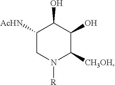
C1([AcHN])CN([R])C([CH3OH])C(O)C1O
